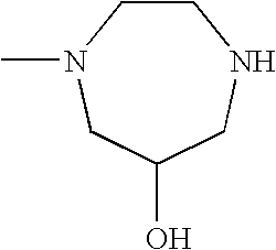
C1CN(C)CC(O)CN1
